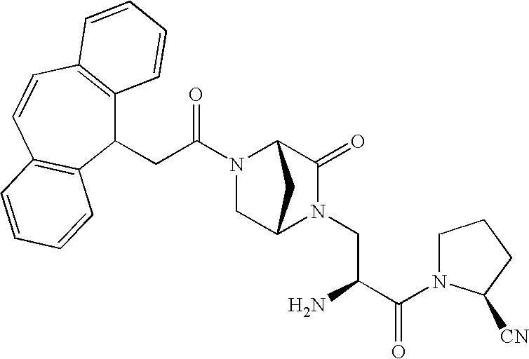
C(C(=O)N1CC2N(CC(C(N3C([CN])CCC3)=O)N)C(=O)C1C2)C1C2=C(C=CC3=C1C=CC=C3)C=CC=C2
